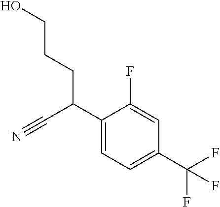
C1(C(C#N)CCCO)=CC=C(C(F)(F)F)C=C1F
